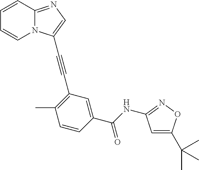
C1=CC2=NC=C(C#CC3=C(C)C=CC(C(NC4=NOC(C(C)(C)C)=C4)=O)=C3)N2C=C1
